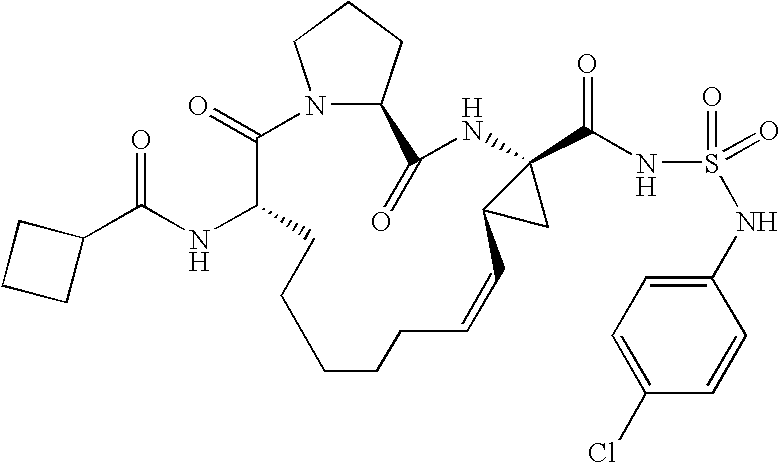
N12C(CCC1)C(=O)NC1(C(NS(=O)(NC3=CC=C(Cl)C=C3)=O)=O)C(C1)C=CCCCCCC(NC(C1CCC1)=O)C2=O
